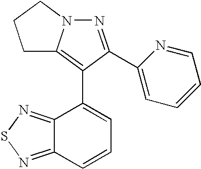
N1=C(C2=CC=CC=N2)C(C2=CC=CC3=NSN=C23)=C2N1CCC2
